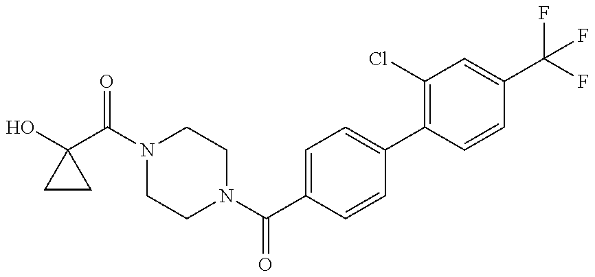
C1(O)(C(N2CCN(C(C3=CC=C(C4=C(Cl)C=C(C(F)(F)F)C=C4)C=C3)=O)CC2)=O)CC1
